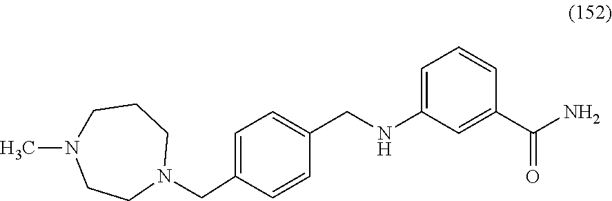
C1=C(CN2CCCN(C)CC2)C=CC(CNC2=CC=CC(C(N)=O)=C2)=C1
